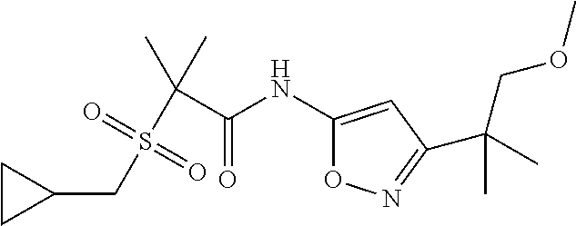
C1(CS(C(C(NC2=CC(C(COC)(C)C)=NO2)=O)(C)C)(=O)=O)CC1
